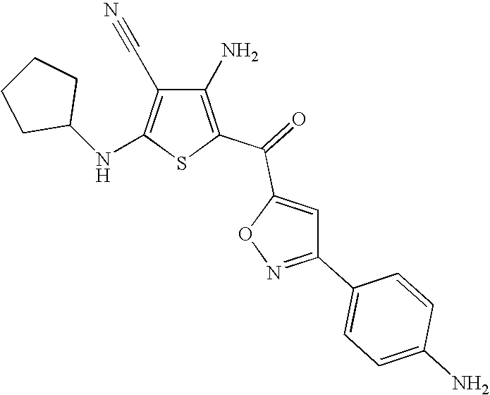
C1(N)=C(C(=O)C2=CC(C3=CC=C(N)C=C3)=NO2)SC(NC2CCCC2)=C1C#N
